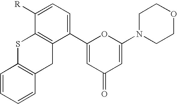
S1C2=C(CC3=C1C([R])=CC=C3C1=CC(=O)C=C(N3CCOCC3)O1)C=CC=C2
